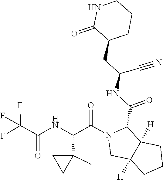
C1C2([H])CCCC2([H])C(C(NC(C#N)CC2C(=O)NCCC2)=O)N1C(C(NC(C(F)(F)F)=O)C1(C)CC1)=O
